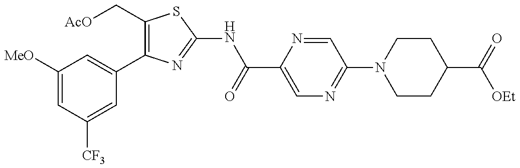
C1(C[AcO])=C(C2=CC([MeO])=CC([CF3])=C2)N=C(NC(C2=CN=C(N3CCC(C(=O)[OEt])CC3)C=N2)=O)S1
